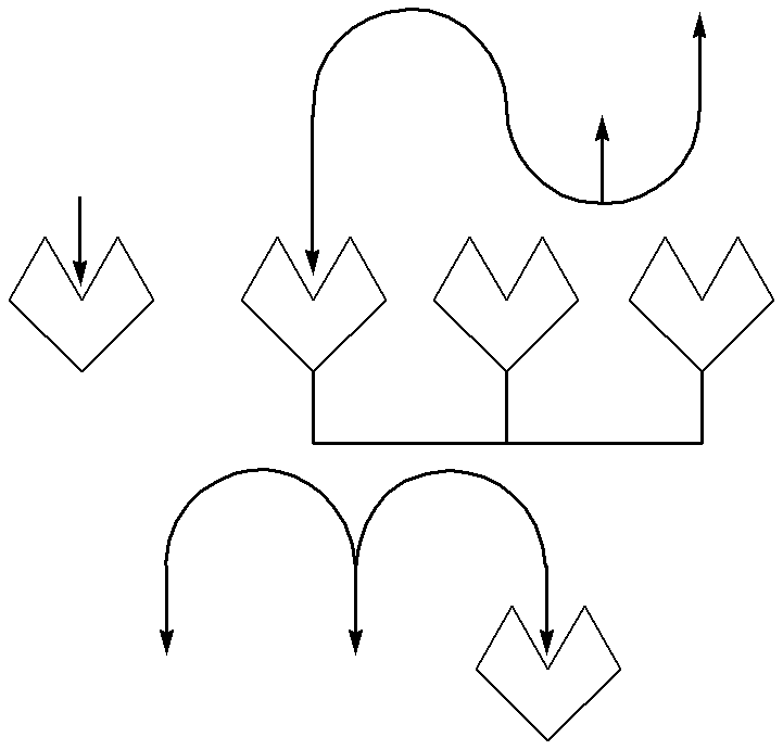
C1CCCCC1.C1CCCCC1CC(C1CCCCC1)CC1CCCCC1.C1CCCCC1
